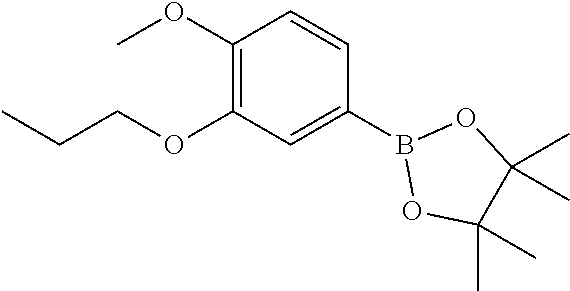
C1(OC)=C(OCCC)C=C(B2OC(C)(C)C(C)(C)O2)C=C1
